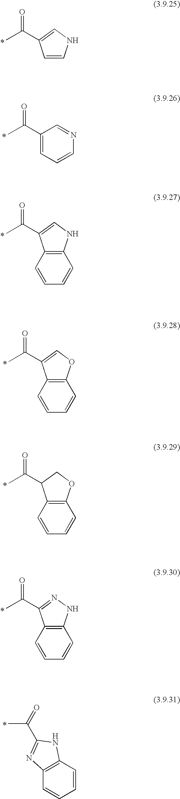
*.O=C(C)C1=CNC=C1.*.O=C(C)C1=CC=CN=C1.*.O=C(C)C1=CNC2=C1C=CC=C2.*.O=C(C)C1=COC2=C1C=CC=C2.*.O=C(C)C1C2=C(OC1)C=CC=C2.*.O=C(C)C1=NNC2=C1C=CC=C2.CC(=O)C1=NC2=C(C=CC=C2)N1
